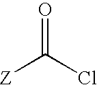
[Z]C(Cl)=O
